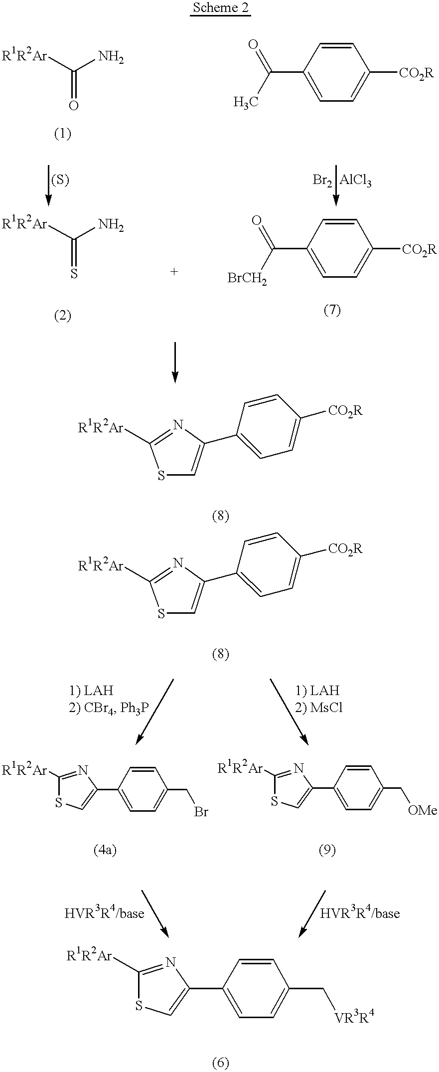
[R1R2Ar]C(N)=O.C1(C(=O)C)=CC=C([CO2R])C=C1.[R1R2Ar]C(N)=S.C1(C(=O)[BrCH2])=CC=C([CO2R])C=C1.C1=CC(C2=CSC([R1R2Ar])=N2)=CC=C1CBr.C1=CC(C2=CSC([R1R2Ar])=N2)=CC=C1C[OMe].S1C=C(C2=CC=C([CO2R])C=C2)N=C1[R1R2Ar].S1C=C(C2=CC=C([CO2R])C=C2)N=C1[R1R2Ar].C1=CC(C2=CSC([R1R2Ar])=N2)=CC=C1C[VR3R4]
